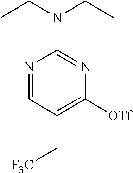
C1([OTf])=C(C[F3C])C=NC(N(CC)CC)=N1
